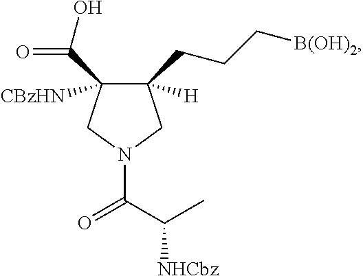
C1(CCC[B(OH)2])([H])C(C(O)=O)([CBzHN])CN(C(C(C)[NHCbz])=O)C1
